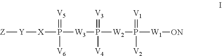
[Z][Y][X]P(=[V5])([V6])[W3]P(=[V3])([V4])[W2]P(=[V1])([V2])[W1][ON]
